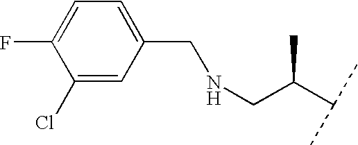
C1(Cl)=CC(CNCC(C(C)C)C)=CC=C1F
